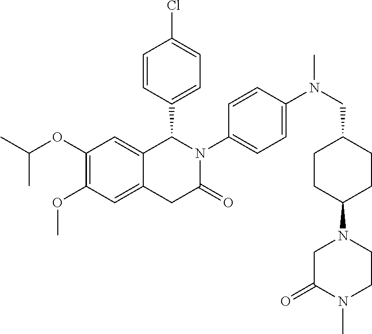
C1(OC(C)C)=C(OC)C=C2C(=C1)C(C1=CC=C(Cl)C=C1)N(C1=CC=C(N(CC3CCC(N4CC(=O)N(C)CC4)CC3)C)C=C1)C(=O)C2
